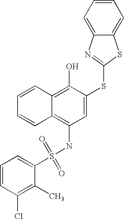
C1=CC=CC2=C(O)C(SC3=NC4=CC=CC=C4S3)=CC(NS(C3=CC=CC(Cl)=C3C)(=O)=O)=C12
